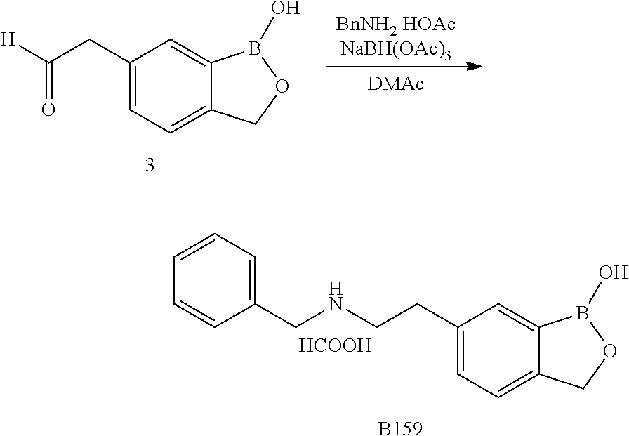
[B159].C1(CCNCC2=CC=CC=C2)=CC=C2C(=C1)B(O)OC2.[HCOOH].[BnNH2 HOAcNaBH(OAc)3].C1(CC([H])=O)=CC=C2C(=C1)B(O)OC2.[DMAc]
